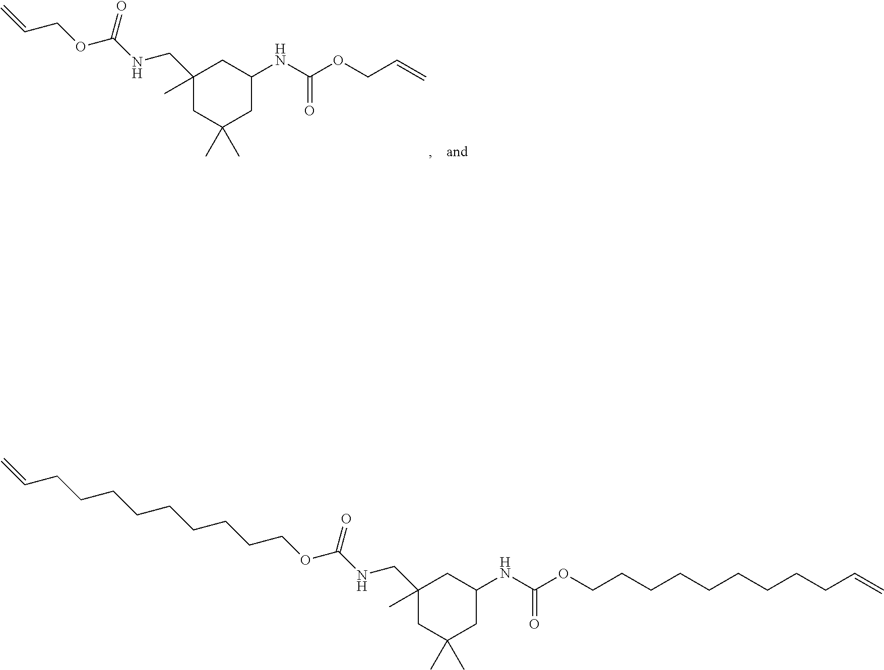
C1(C)(CNC(OCC=C)=O)CC(C)(C)CC(NC(OCC=C)=O)C1.C1(C)(CNC(OCCCCCCCCCC=C)=O)CC(C)(C)CC(NC(OCCCCCCCCCC=C)=O)C1
